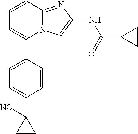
C1=CC(C2=CC=CC3=NC(NC(=O)C4CC4)=CN23)=CC=C1C1([NC])CC1
